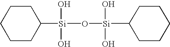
C1CC([Si](O[Si](C2CCCCC2)(O)O)(O)O)CCC1
